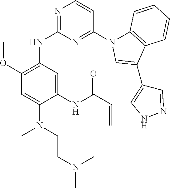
C1(NC2=NC=CC(N3C4=C(C(C5=CNN=C5)=C3)C=CC=C4)=N2)=C(OC)C=C(N(C)CCN(C)C)C(NC(C=C)=O)=C1
